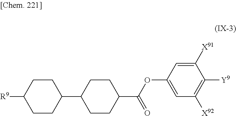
C1CC(C2CCC(C(=O)OC3=CC([X92])=C([Y9])C([X91])=C3)CC2)CCC1[R9]
